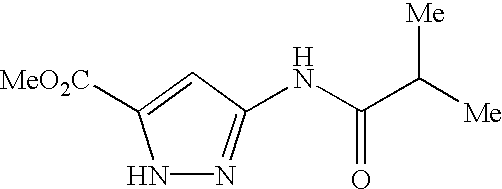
N1N=C(NC(C([Me])[Me])=O)C=C1[MeO2C]
